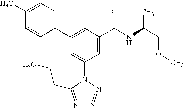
C1(C2=CC(C(NC(COC)C)=O)=CC(N3C(CCC)=NN=N3)=C2)=CC=C(C)C=C1
